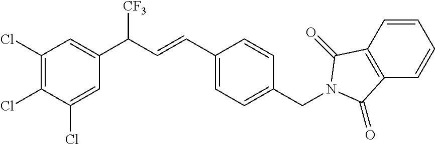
C1(Cl)=C(Cl)C(Cl)=CC(C(C=CC2=CC=C(CN3C(=O)C4=C(C=CC=C4)C3=O)C=C2)[CF3])=C1
